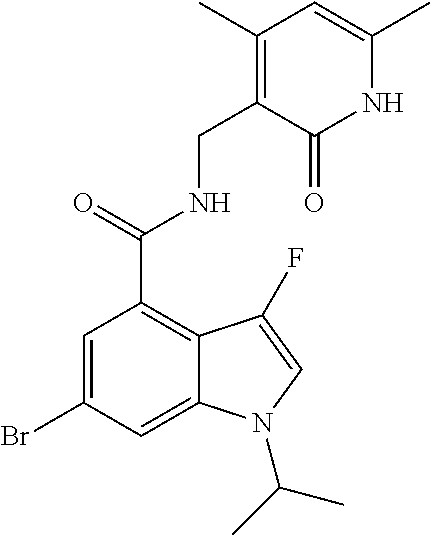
C1=C(Br)C=C2C(=C1C(NCC1=C(C)C=C(C)NC1=O)=O)C(F)=CN2C(C)C
